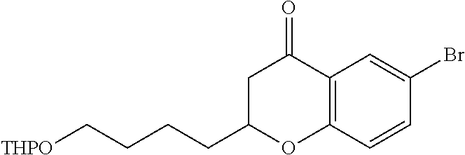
[THPO]CCCCC1OC2=C(C(=O)C1)C=C(Br)C=C2
